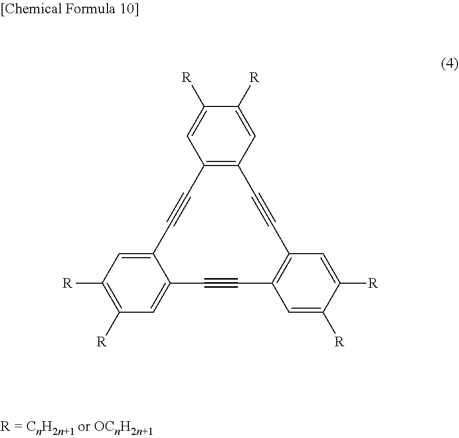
C1=C([R])C([R])=CC2=C1C#CC1=C(C=C([R])C([R])=C1)C#CC1=CC([R])=C([R])C=C1C#C2
